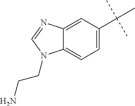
C12=CC=C(C(C)(C)C)C=C1N=CN2CCN
